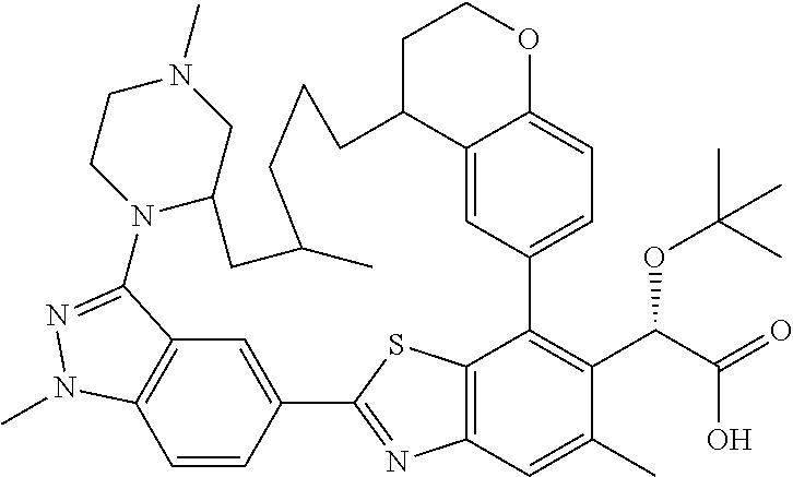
C1=CC2=CC3=C1N(C)N=C3N1C(CN(C)CC1)CC(C)CCCC1C3=CC(=CC=C3OCC1)C1=C(C(C(O)=O)OC(C)(C)C)C(C)=CC3=C1SC2=N3
